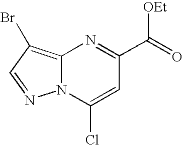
C12=C(Br)C=NN1C(Cl)=CC(C(=O)[OEt])=N2
